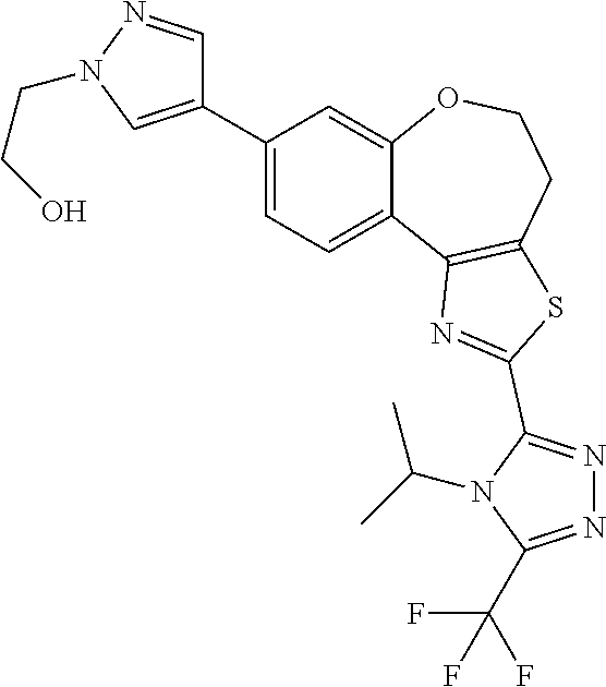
C1(C2=CN(CCO)N=C2)=CC=C2C(=C1)OCCC1=C2N=C(C2=NN=C(C(F)(F)F)N2C(C)C)S1
